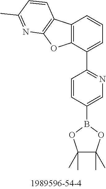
C1=CC(B2OC(C)(C)C(C)(C)O2)=CN=C1C1=CC=CC2=C1OC1=C2C=CC(C)=N1
